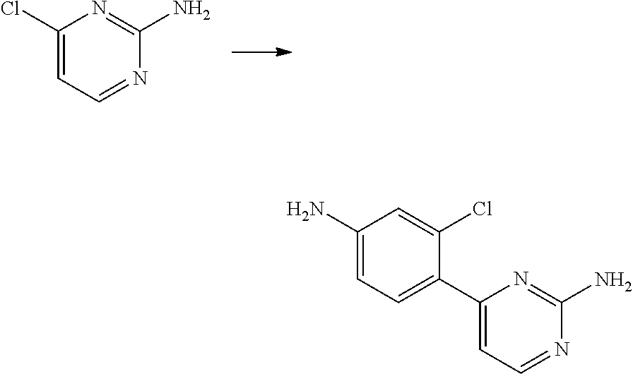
C1(Cl)=CC=NC(N)=N1.C1(N)=CC=C(C2=CC=NC(N)=N2)C(Cl)=C1
